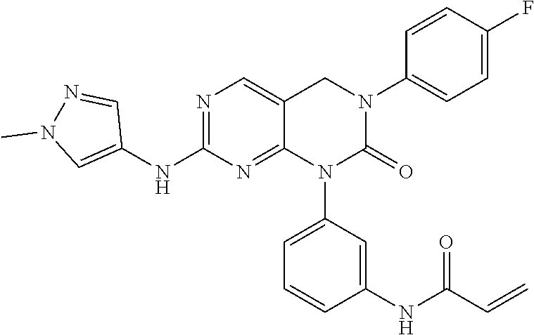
N1=C(NC2=CN(C)N=C2)N=C2C(=C1)CN(C1=CC=C(F)C=C1)C(=O)N2C1=CC=CC(NC(=O)C=C)=C1
